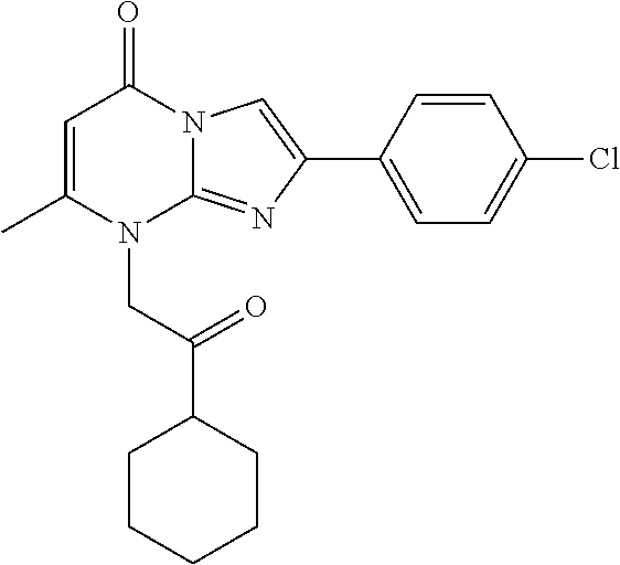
C1=C(C)N(CC(C2CCCCC2)=O)C2=NC(C3=CC=C(Cl)C=C3)=CN2C1=O
